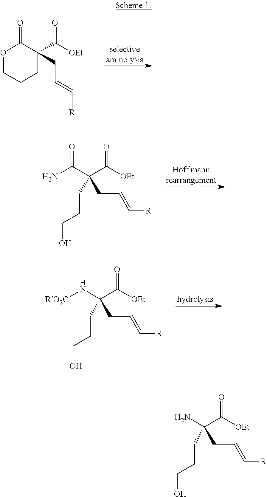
O1CCCC(C([OEt])=O)(CC=C[R])C1=O.NC(C(C([OEt])=O)(CCCO)CC=C[R])=O.[RO2C]NC(C([OEt])=O)(CCCO)CC=C[R].NC(C([OEt])=O)(CCCO)CC=C[R]
